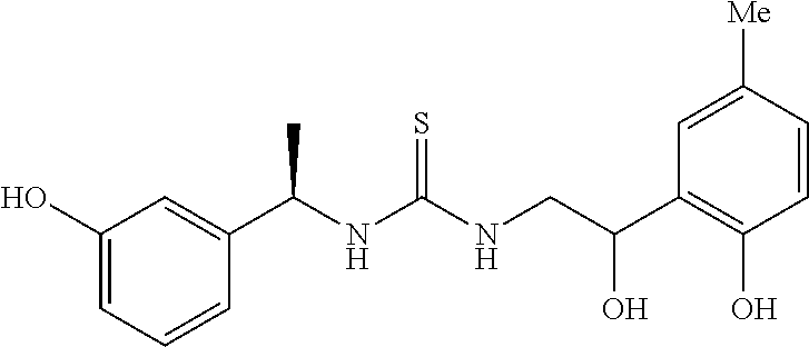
C1(C(NC(NCC(C2=C(O)C=CC([Me])=C2)O)=S)C)=CC(O)=CC=C1
